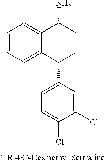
C12=CC=CC=C1C(C1=CC=C(Cl)C(Cl)=C1)CCC2N
